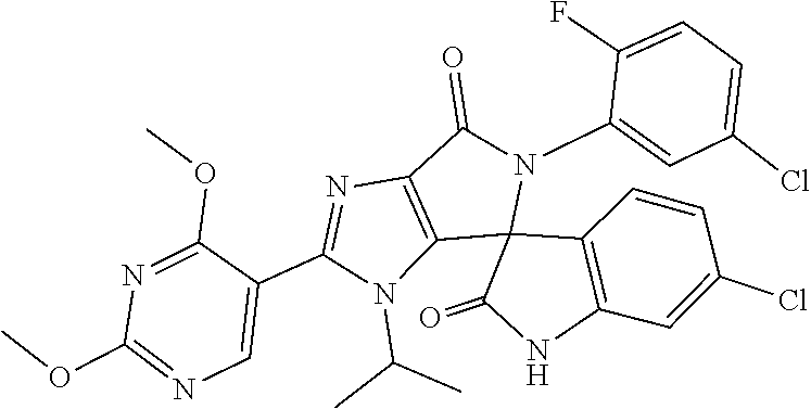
N1(C(C)C)C2=C(N=C1C1=CN=C(OC)N=C1OC)C(=O)N(C1=CC(Cl)=CC=C1F)C21C2=C(NC1=O)C=C(Cl)C=C2
